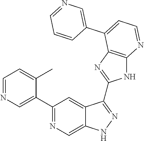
C1=NC=C(C2=NC=C3C(=C2)C(C2=NC4=C(N2)N=CC=C4C2=CN=CC=C2)=NN3)C(C)=C1
